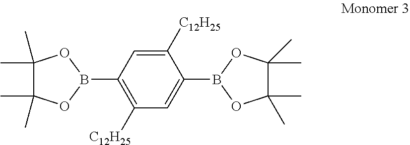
C1([C12H25])=CC(B2OC(C)(C)C(C)(C)O2)=C([C12H25])C=C1B1OC(C)(C)C(C)(C)O1
